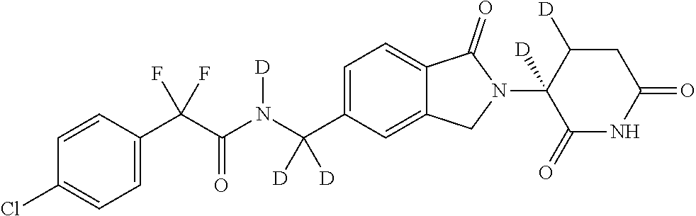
C1=CC(C(C(N(C(C2=CC=C3C(=C2)CN(C2([D])C(=O)NC(=O)CC2[D])C3=O)([D])[D])[D])=O)(F)F)=CC=C1Cl
